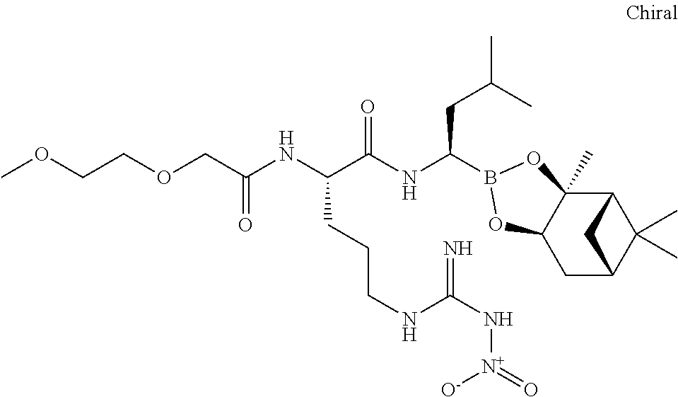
C12C3(C)C(CC(C1(C)C)C2)OB(C(NC(C(NC(=O)COCCOC)CCCNC(N[N+](=O)[O-])=N)=O)CC(C)C)O3
